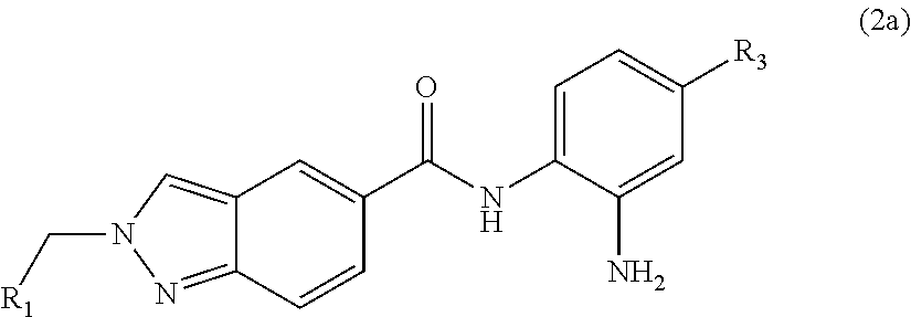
C1=C(N)C(NC(C2=CC3=CN(C[R1])N=C3C=C2)=O)=CC=C1[R3]
